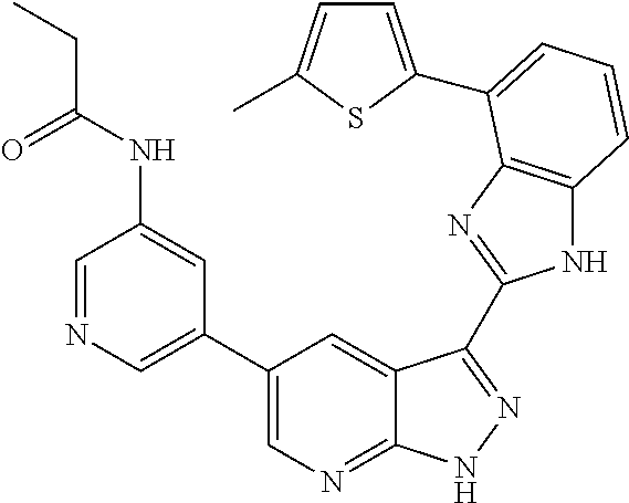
C1(C2=CN=CC(NC(CC)=O)=C2)=CN=C2C(=C1)C(C1=NC3=C(N1)C=CC=C3C1=CC=C(C)S1)=NN2
